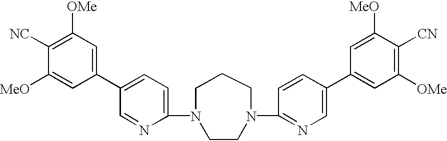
C1(N2CCCN(C3=NC=C(C4=CC([OMe])=C([CN])C([MeO])=C4)C=C3)CC2)=CC=C(C2=CC([OMe])=C([NC])C([MeO])=C2)C=N1
